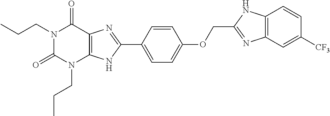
N1(CCC)C(=O)N(CCC)C2=C(C1=O)N=C(C1=CC=C(OCC3=NC4=C(N3)C=CC([CF3])=C4)C=C1)N2
